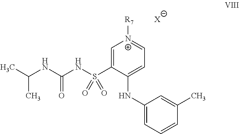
C1=C(S(NC(NC(C)C)=O)(=O)=O)C(NC2=CC=CC(C)=C2)=CC=[N+]1[R7].[X]
